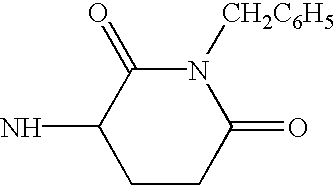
C1CC(=O)N([CH2C6H5])C(=O)C1N
